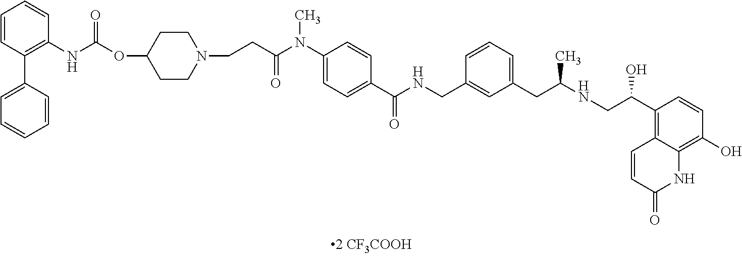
C1=CC(C2=CC=CC=C2)=C(NC(=O)OC2CCN(CCC(N(C3=CC=C(C(NCC4=CC(CC(NCC(O)C5=C6C(=C(O)C=C5)NC(=O)C=C6)C)=CC=C4)=O)C=C3)C)=O)CC2)C=C1
